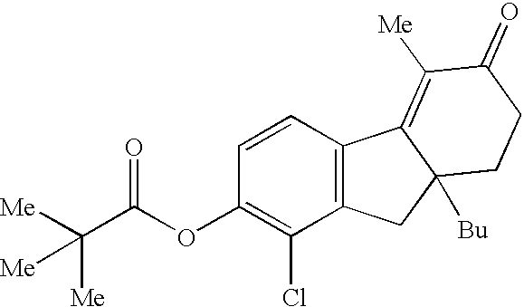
C1=CC(OC(C([Me])([Me])[Me])=O)=C(Cl)C2=C1C1=C([Me])C(=O)CCC1([Bu])C2
